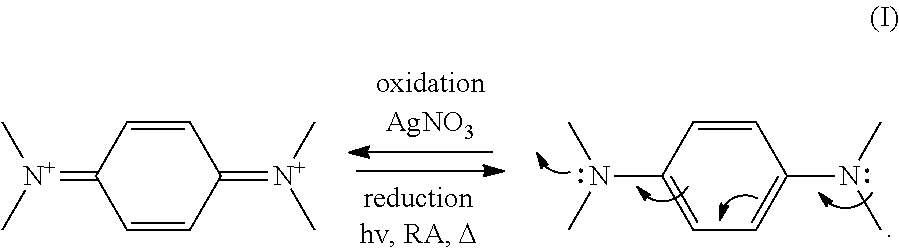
C1=CC(=[N+](C)C)C=CC1=[N+](C)C.C1=C(N(C)C)C=CC(N(C)C)=C1
